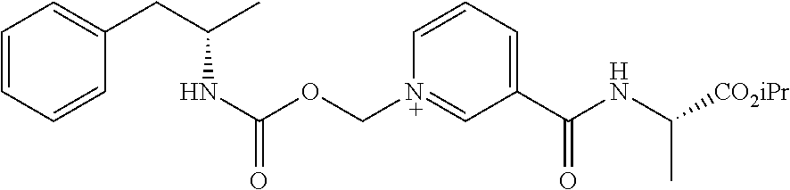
C1=CC=CC(CC(C)NC(OC[N+]2=CC(C(NC([CO2iPr])C)=O)=CC=C2)=O)=C1
